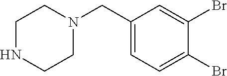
N1CCN(CC2=CC=C(Br)C(Br)=C2)CC1
